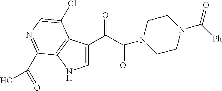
C1=C(C(C(N2CCN(C([Ph])=O)CC2)=O)=O)C2=C(N1)C(C(=O)O)=NC=C2Cl
